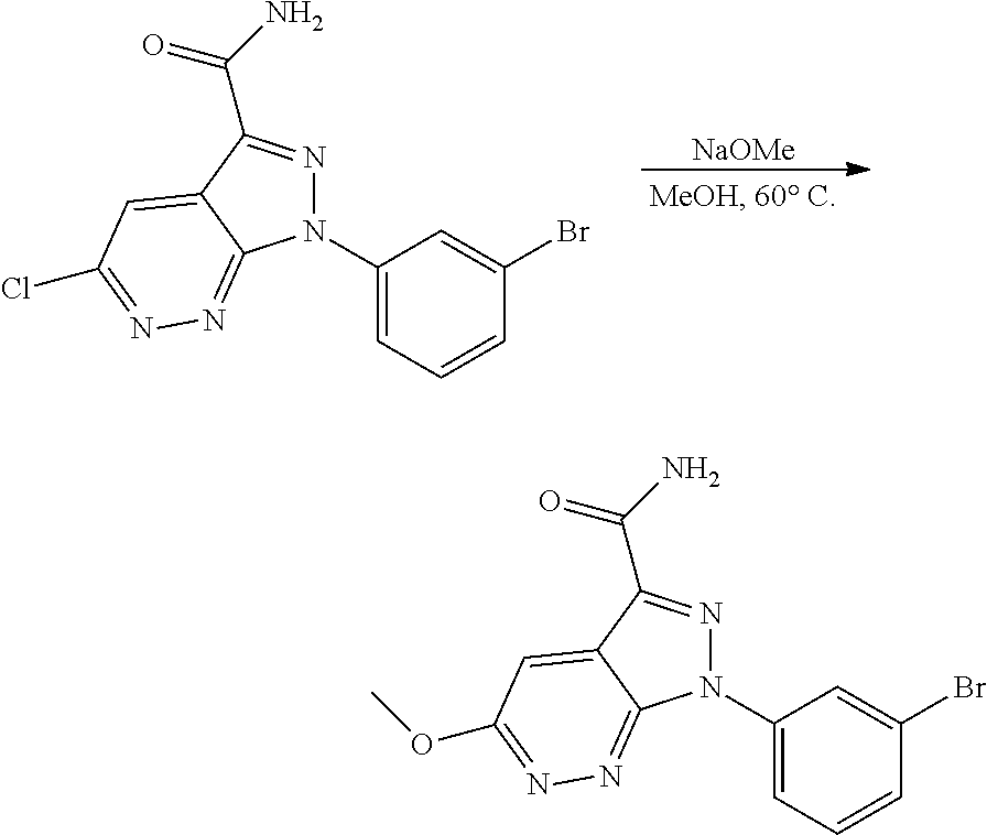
C1(N2N=C(C(N)=O)C3=CC(Cl)=NN=C23)=CC=CC(Br)=C1.[NaOMe].C1(N2N=C(C(N)=O)C3=CC(OC)=NN=C23)=CC=CC(Br)=C1
